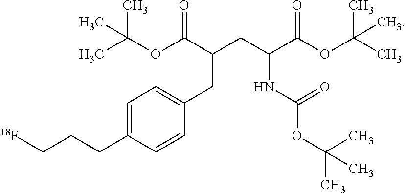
CC(OC(C(CC(C(OC(C)(C)C)=O)NC(OC(C)(C)C)=O)CC1=CC=C(CCC[18F])C=C1)=O)(C)C
